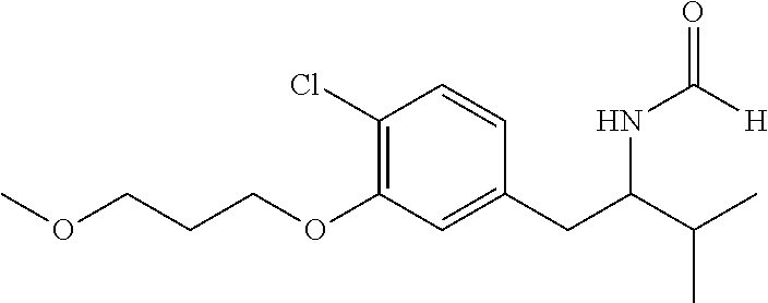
COCCCOC1=C(Cl)C=CC(CC(C(C)C)NC(=O)[H])=C1
